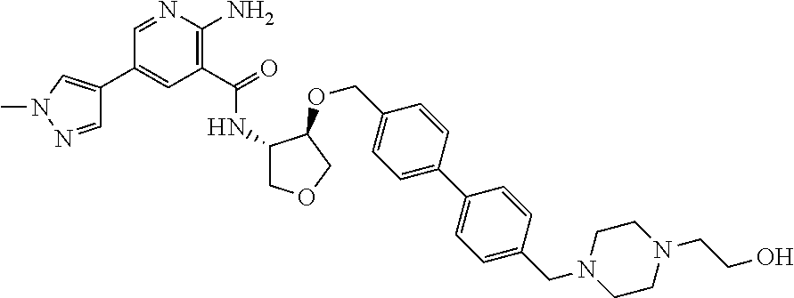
C1=NC(N)=C(C(=O)NC2COCC2OCC2=CC=C(C3=CC=C(CN4CCN(CCO)CC4)C=C3)C=C2)C=C1C1=CN(C)N=C1
